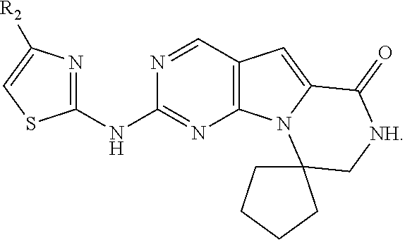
N1=CC2=C(N=C1NC1=NC([R2])=CS1)N1C(=C2)C(=O)[NH]CC12CCCC2
